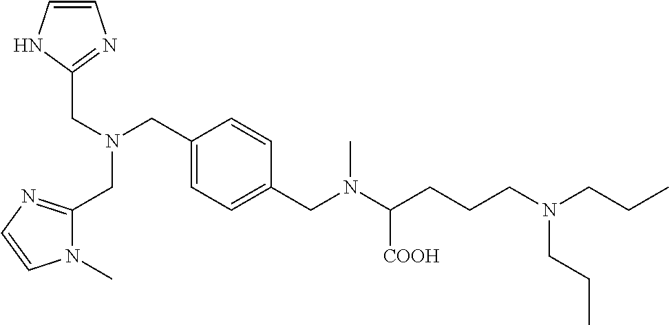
C(N(CC1=CC=C(CN(C)C(CCCN(CCC)CCC)[COOH])C=C1)CC1=NC=CN1)C1=NC=CN1C
